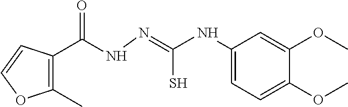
C1(C)=C(C(NN=C(NC2=CC=C(OC)C(OC)=C2)S)=O)C=CO1
